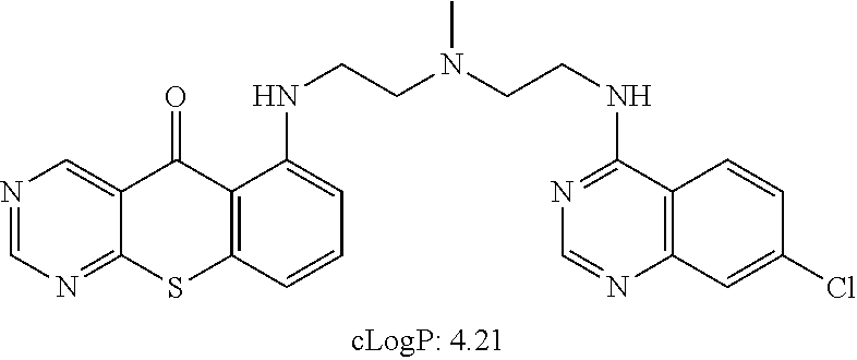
N1=CN=C2C(=C1)C(=O)C1=C(S2)C=CC=C1NCCN(CCNC1=NC=NC2=C1C=CC(Cl)=C2)C
